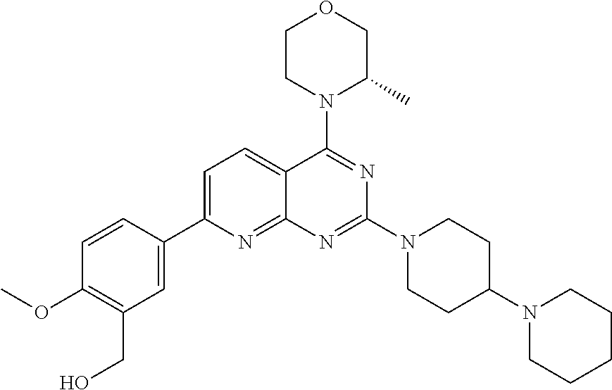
C1=C(C2=CC(CO)=C(OC)C=C2)N=C2C(=C1)C(N1C(C)COCC1)=NC(N1CCC(N3CCCCC3)CC1)=N2
